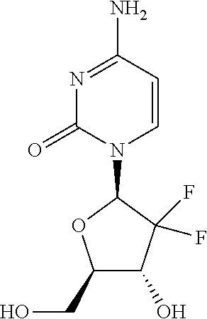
N1=C(N)C=CN(C2OC(CO)C(O)C2(F)F)C1=O
